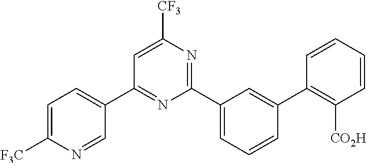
C1(C2=CC=C([F3C])N=C2)=NC(C2=CC=CC(C3=C([CO2H])C=CC=C3)=C2)=NC([CF3])=C1
